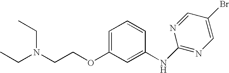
C1=C(OCCN(CC)CC)C=C(NC2=NC=C(Br)C=N2)C=C1
